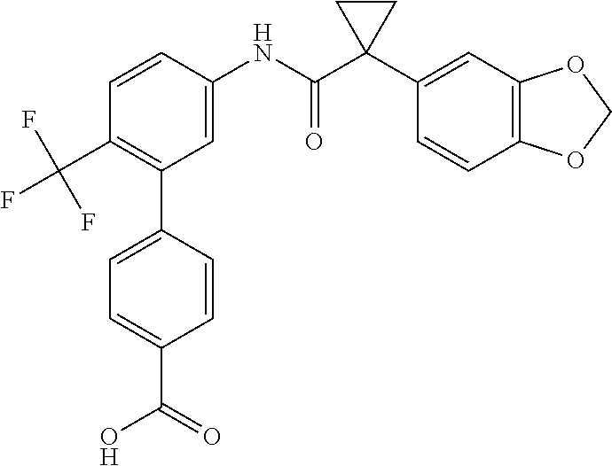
C1=C(NC(C2(C3=CC4=C(C=C3)OCO4)CC2)=O)C=CC(C(F)(F)F)=C1C1=CC=C(C(O)=O)C=C1
